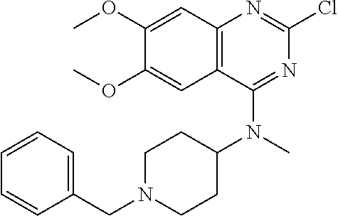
C12=C(C(N(C3CCN(CC4=CC=CC=C4)CC3)C)=NC(Cl)=N1)C=C(OC)C(OC)=C2
